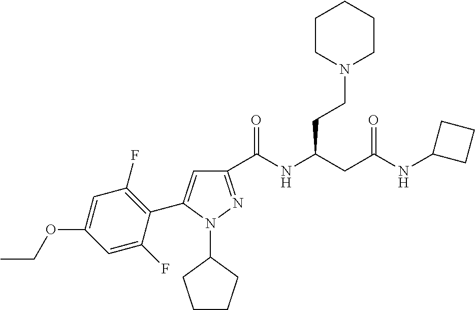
C1(C(NC(CC(NC2CCC2)=O)CCN2CCCCC2)=O)=NN(C2CCCC2)C(C2=C(F)C=C(OCC)C=C2F)=C1
